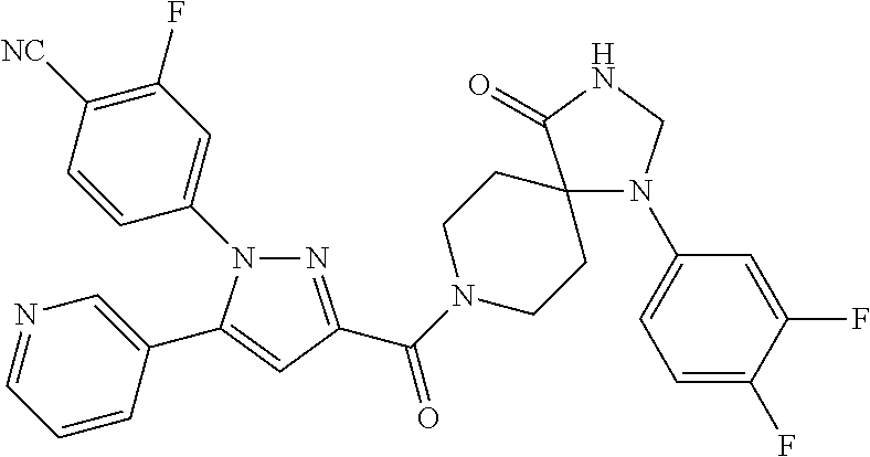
N1(C2=CC(F)=C([NC])C=C2)N=C(C(=O)N2CCC3(CC2)N(C2=CC=C(F)C(F)=C2)CNC3=O)C=C1C1=CN=CC=C1
